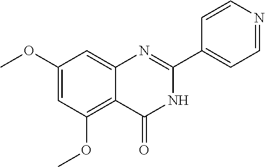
C1(OC)=CC(OC)=C2C(=C1)N=C(C1=CC=NC=C1)NC2=O
